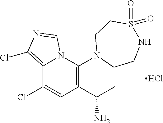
C12=C(Cl)N=CN1C(N1CCNS(=O)(=O)CC1)=C(C(C)N)C=C2Cl.Cl
